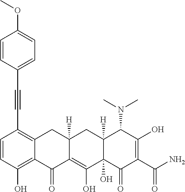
C1=CC(O)=C2C(=C1C#CC1=CC=C(OC)C=C1)CC1([H])C(=C(O)C3(O)C([H])(C1)C(N(C)C)C(O)=C(C(N)=O)C3=O)C2=O
